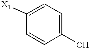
C1=C([X1])C=CC(O)=C1
